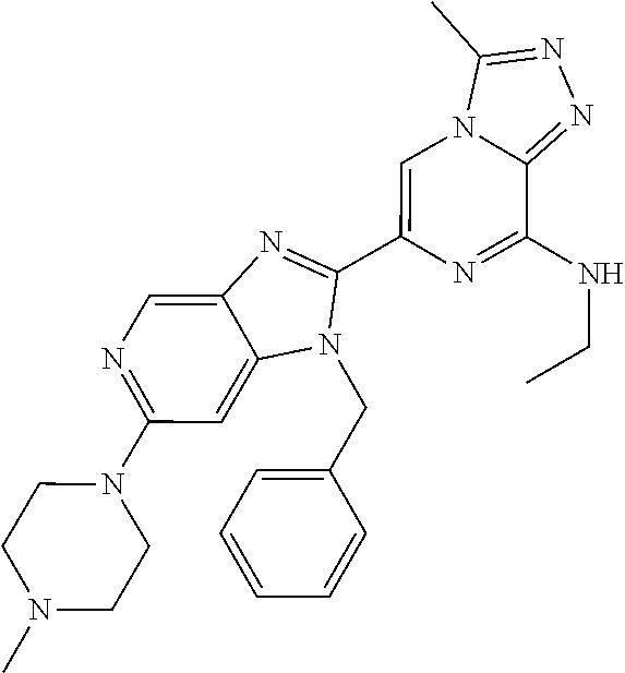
N1=C(N2CCN(C)CC2)C=C2C(=C1)N=C(C1=CN3C(=NN=C3C)C(NCC)=N1)N2CC1=CC=CC=C1
